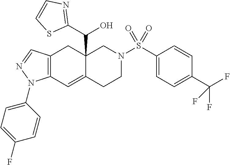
C12=C(C=C3C(C(C4=NC=CS4)O)(C1)CN(S(C1=CC=C(C(F)(F)F)C=C1)(=O)=O)CC3)N(C1=CC=C(F)C=C1)N=C2
